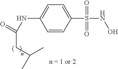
C1(S(NO)(=O)=O)=CC=C(NC(CC(C)C)=O)C=C1
